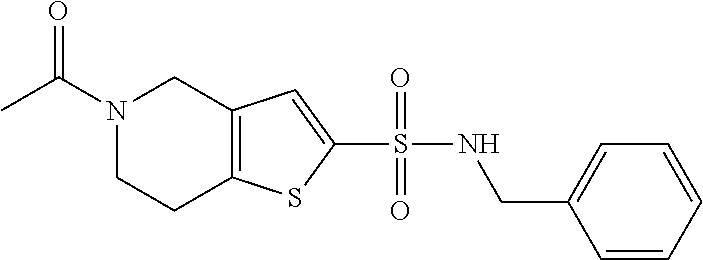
C(NS(C1=CC2=C(S1)CCN(C(C)=O)C2)(=O)=O)C1=CC=CC=C1
